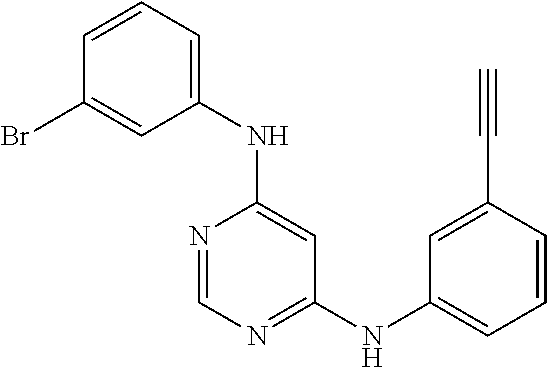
C1=CC=C(NC2=CC(NC3=CC=CC(C#C)=C3)=NC=N2)C=C1Br
